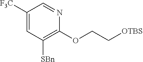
C1([F3C])=CC([SBn])=C(OCC[OTBS])N=C1
